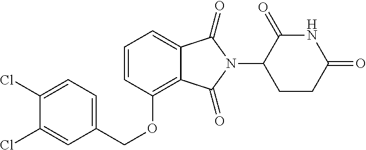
C1(Cl)=CC=C(COC2=C3C(=CC=C2)C(=O)N(C2CCC(=O)NC2=O)C3=O)C=C1Cl
